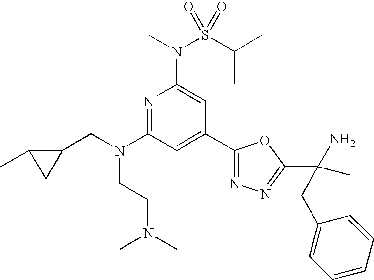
N1=C(N(CC2C(C)C2)CCN(C)C)C=C(C2=NN=C(C(C)(N)CC3=CC=CC=C3)O2)C=C1N(S(C(C)C)(=O)=O)C
